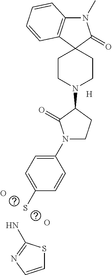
C1=CN=C(N)S1.[H].O.O.SC1=CC=C(N2C(=O)C(N3CCC4(C(=O)N(C)C5=C4C=CC=C5)CC3)CC2)C=C1
